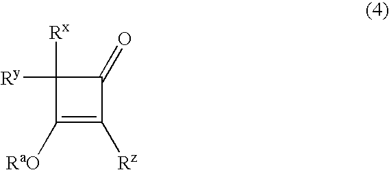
C1([RaO])=C([Rz])C(=O)C1([Ry])[Rx]
